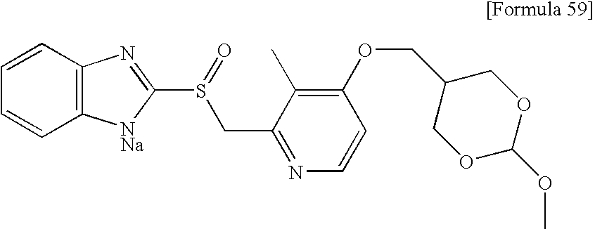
S(C1=NC2=C(C=CC=C2)[NNa]1)(=O)CC1=NC=CC(OCC2COC(OC)OC2)=C1C
